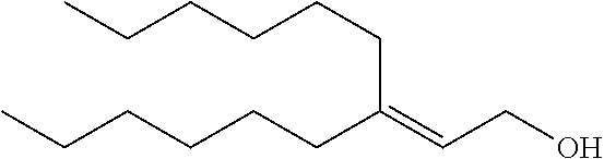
CCCCCCC(=CCO)CCCCCC
